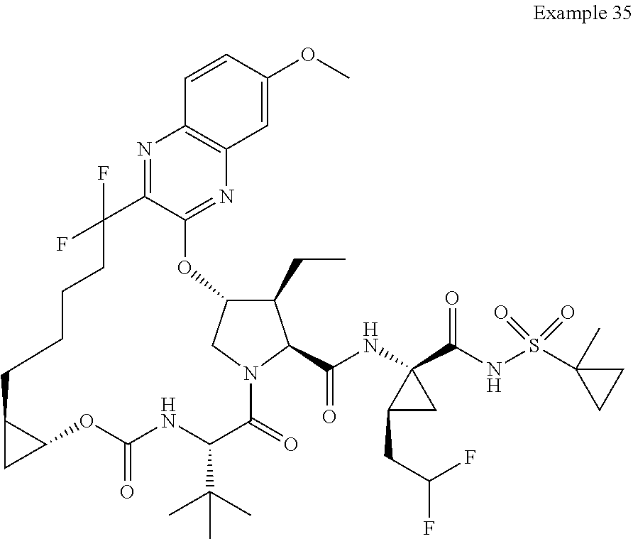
N1=C2C(=NC3=C1C=CC(OC)=C3)OC1C(CC)C(C(NC3(C(NS(C4(C)CC4)(=O)=O)=O)C(CC(F)F)C3)=O)N(C(=O)C(C(C)(C)C)NC(=O)OC3C(CCCCC2(F)F)C3)C1
